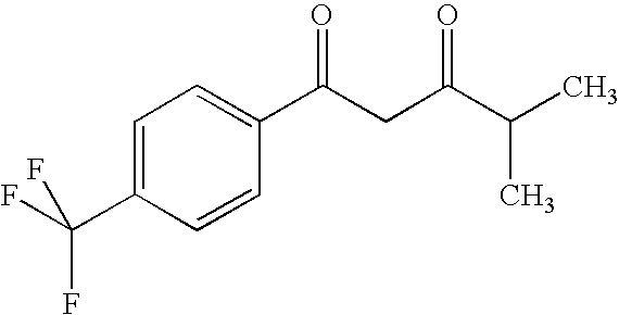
C1=C(C(F)(F)F)C=CC(C(CC(C(C)C)=O)=O)=C1
